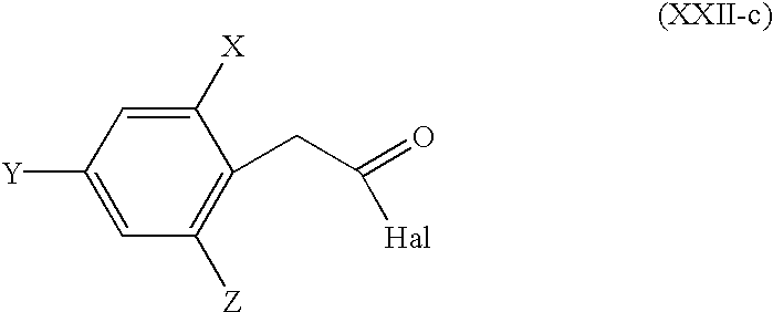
C1([X])=CC([Y])=CC([Z])=C1CC(=O)[Hal]
